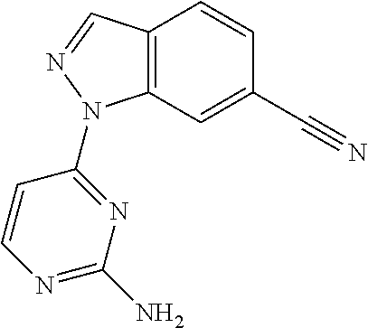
C12=C(C=C(C#N)C=C1)N(C1=NC(N)=NC=C1)N=C2
